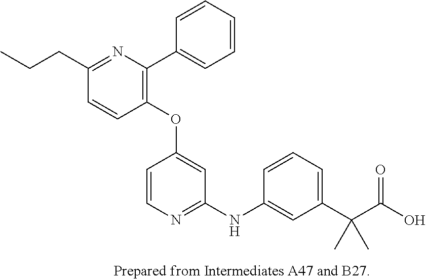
C1(OC2=CC(NC3=CC(C(C(O)=O)(C)C)=CC=C3)=NC=C2)=C(C2=CC=CC=C2)N=C(CCC)C=C1
